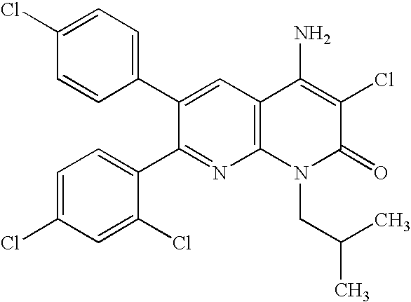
C1=CC(C2=CC3=C(N=C2C2=CC=C(Cl)C=C2Cl)N(CC(C)C)C(=O)C(Cl)=C3N)=CC=C1Cl
